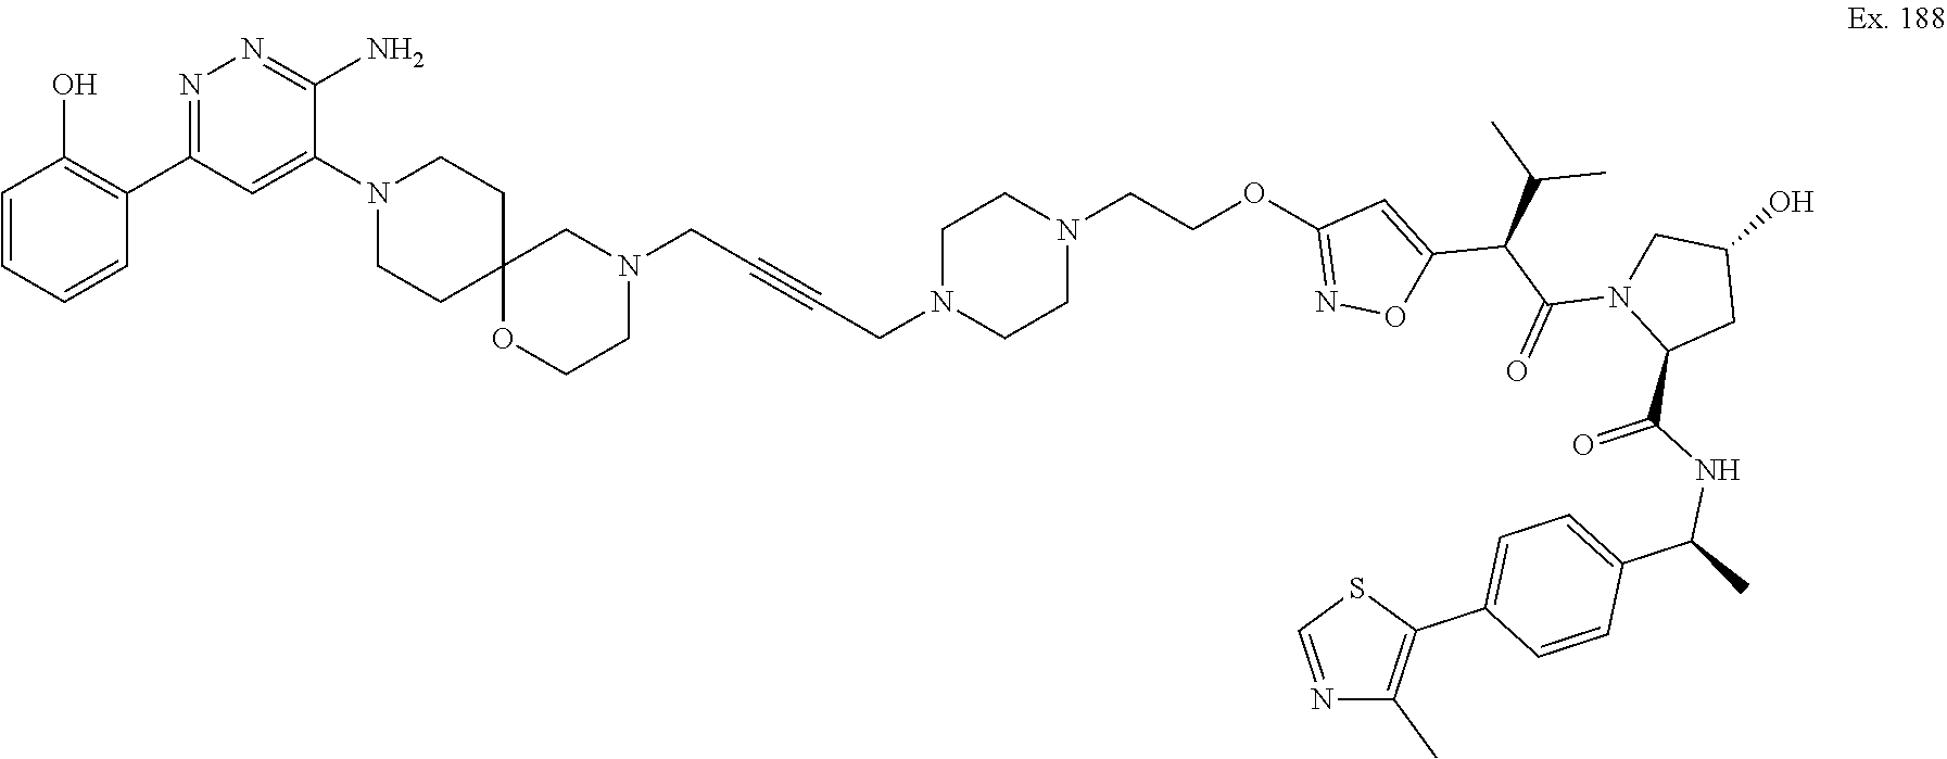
N1=C(OCCN2CCN(CC#CCN3CC4(OCC3)CCN(C3=CC(C5=C(O)C=CC=C5)=NN=C3N)CC4)CC2)C=C(C(C(C)C)C(N2C(C(=O)NC(C3=CC=C(C4=C(C)N=CS4)C=C3)C)CC(O)C2)=O)O1
